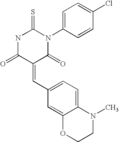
N1C(=O)C(=CC2=CC=C3C(=C2)OCCN3C)C(=O)N(C2=CC=C(Cl)C=C2)C1=S
